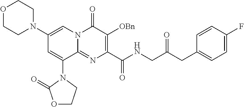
C1(N2CCOCC2)=CN2C(=NC(C(NCC(CC3=CC=C(F)C=C3)=O)=O)=C([OBn])C2=O)C(N2C(=O)OCC2)=C1
